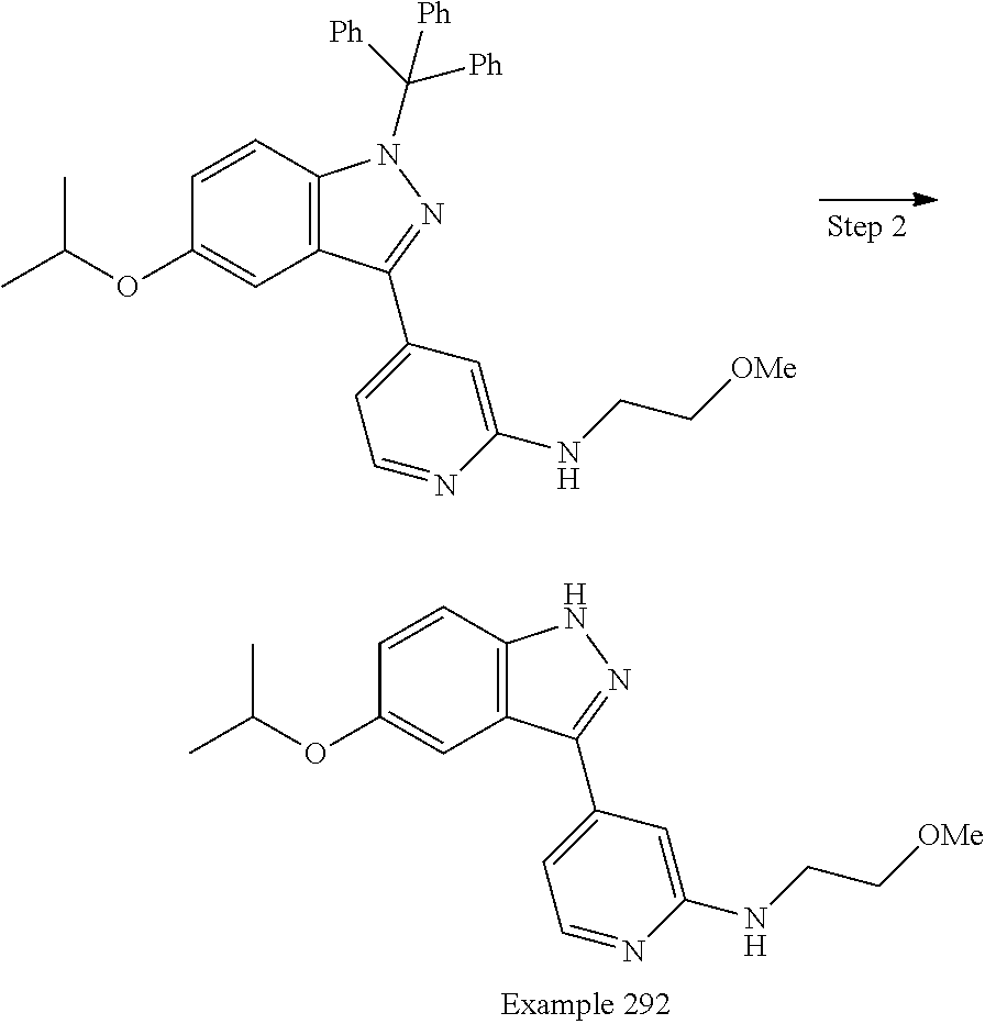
C1=CC2=C(C=C1OC(C)C)C(C1=CC=NC(NCC[OMe])=C1)=NN2.C1=CC2=C(C=C1OC(C)C)C(C1=CC=NC(NCC[OMe])=C1)=NN2C([Ph])([Ph])[Ph]
